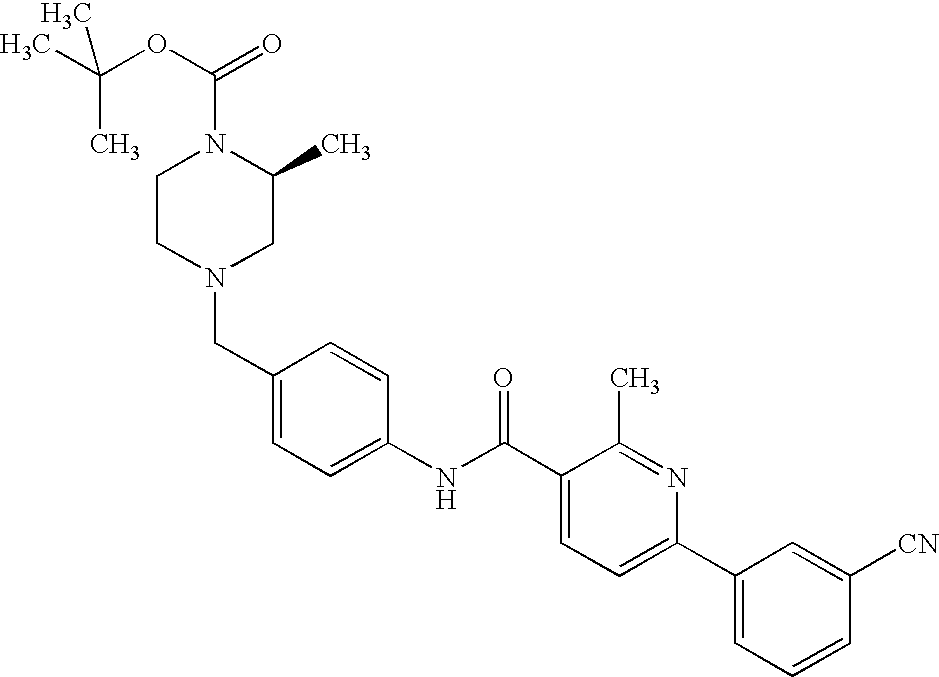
CC(OC(=O)N1CCN(CC2=CC=C(NC(C3=CC=C(C4=CC=CC([CN])=C4)N=C3C)=O)C=C2)CC1C)(C)C
